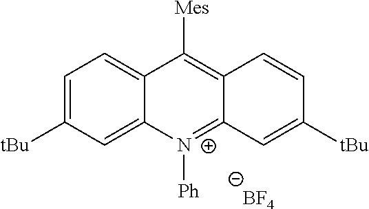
C1=C([tBu])C=C2C(=C1)C([Mes])=C1C(=[N+]2[Ph])C=C([tBu])C=C1.[BF4]
